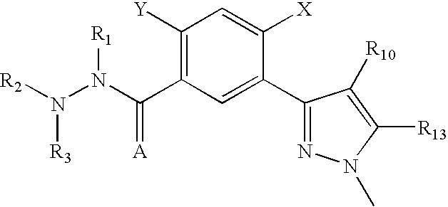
C1([Y])=C(C(N(N([R2])[R3])[R1])=[A])C=C(C2=NN(C)C([R13])=C2[R10])C([X])=C1
